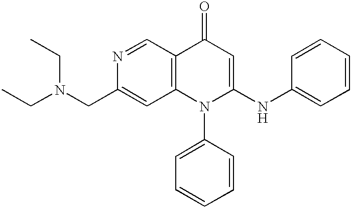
N1=CC2=C(C=C1CN(CC)CC)N(C1=CC=CC=C1)C(NC1=CC=CC=C1)=CC2=O
